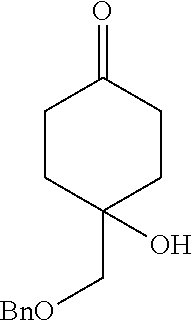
C1CC(C[BnO])(O)CCC1=O
